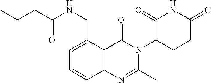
C1=C(CNC(CCC)=O)C2=C(C=C1)N=C(C)N(C1CCC(=O)NC1=O)C2=O
